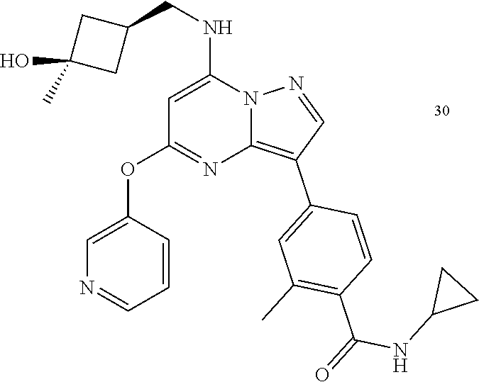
C1=C(NCC2CC(O)(C)C2)N2C(=C(C3=CC(C)=C(C(=O)NC4CC4)C=C3)C=N2)N=C1OC1=CN=CC=C1
